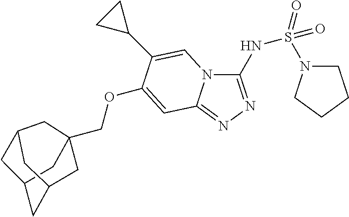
C12CC3(COC4=CC5=NN=C(NS(N6CCCC6)(=O)=O)N5C=C4C4CC4)CC(CC(C1)C3)C2
